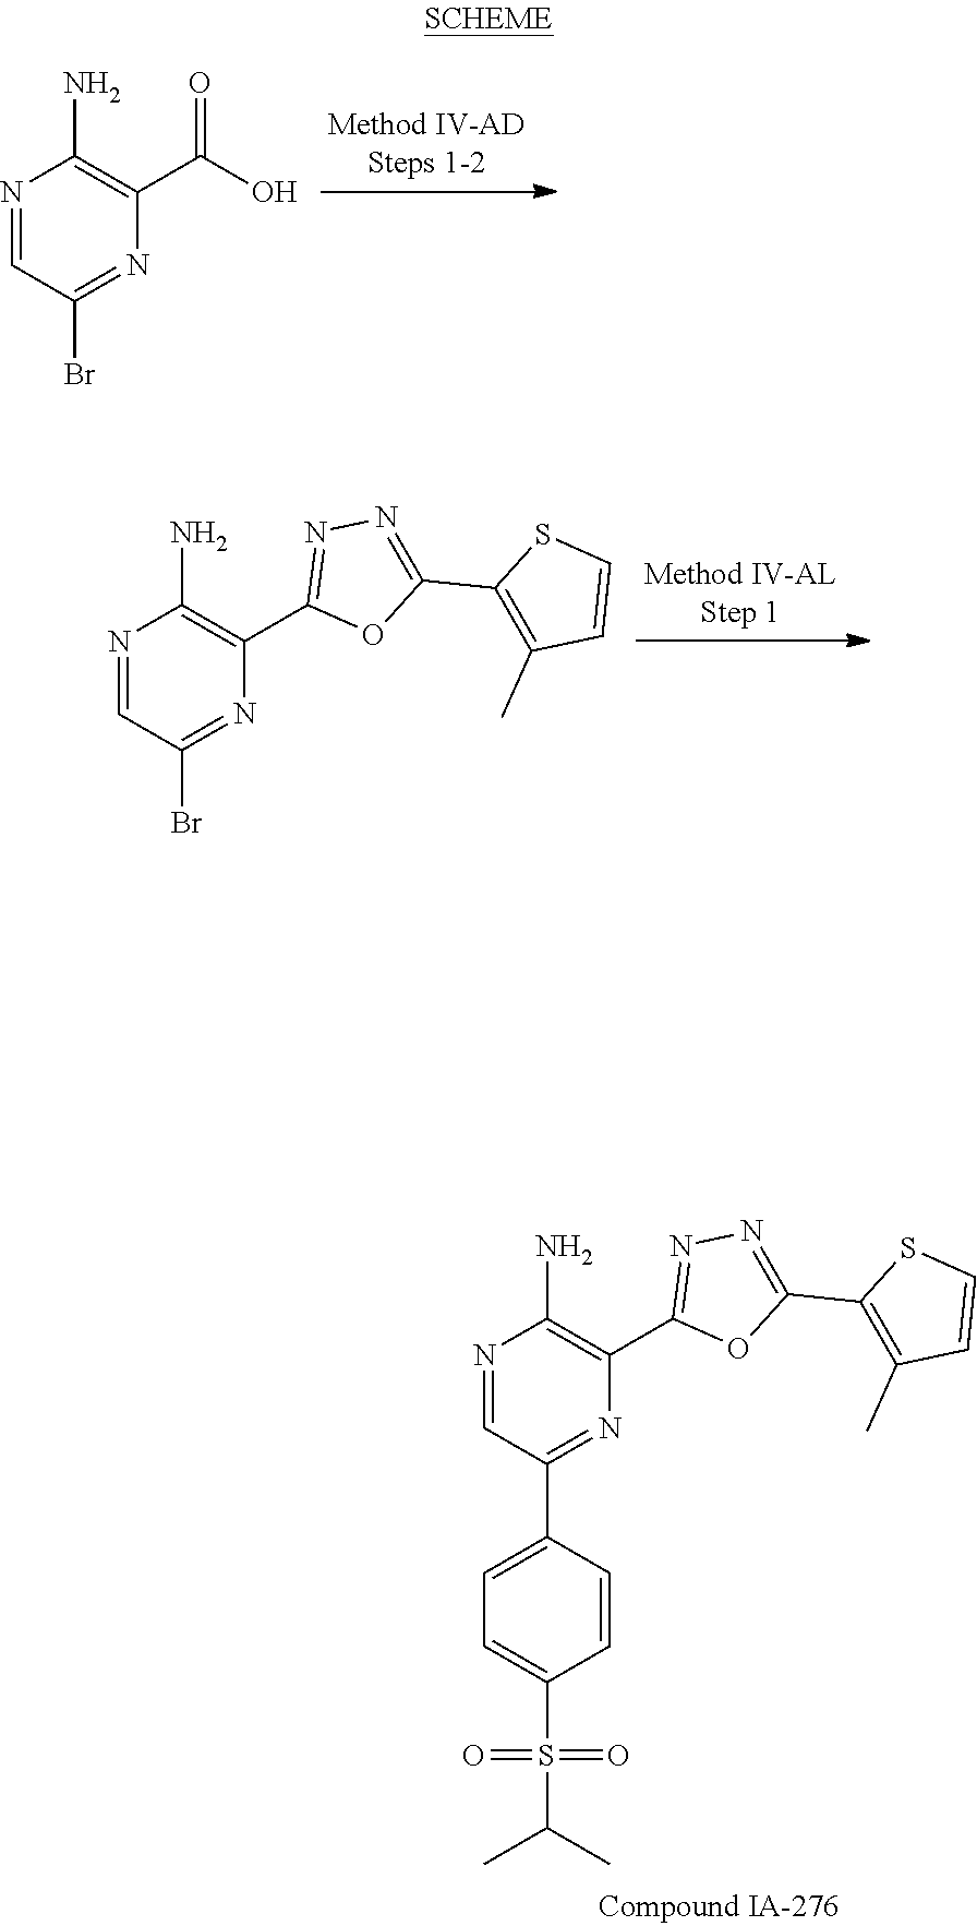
N1=CC(Br)=NC(C(O)=O)=C1N.N1=CC(Br)=NC(C2=NN=C(C3=C(C)C=CS3)O2)=C1N.N1=CC(C2=CC=C(S(=O)(C(C)C)=O)C=C2)=NC(C2=NN=C(C3=C(C)C=CS3)O2)=C1N
